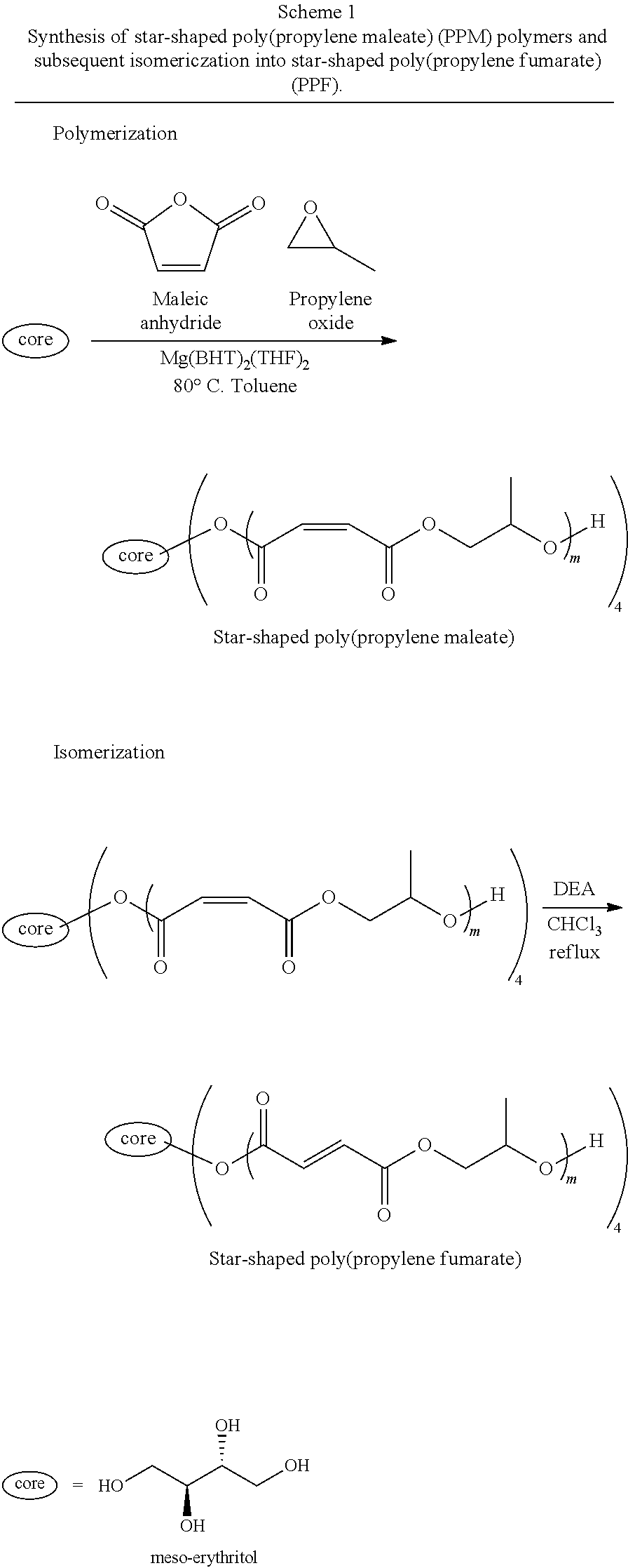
O1CC1C.C1=CC(=O)OC1=O.COC(C=CC(OCC(O[H])C)=O)=O.COC(C=CC(OCC(O[H])C)=O)=O.COC(C=CC(OCC(O[H])C)=O)=O.C(O)(CO)C(CO)O
